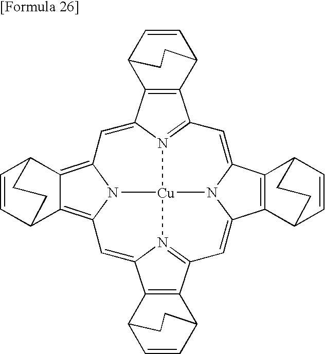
C12=N3C(=CC4=C5C(=C6N4[Cu]34N3C(=CC7=N4C(=C6)C4=C7C6C=CC4CC6)C4=C(C6C=CC4CC6)C3=C1)C1C=CC5CC1)C1=C2C2C=CC1CC2
